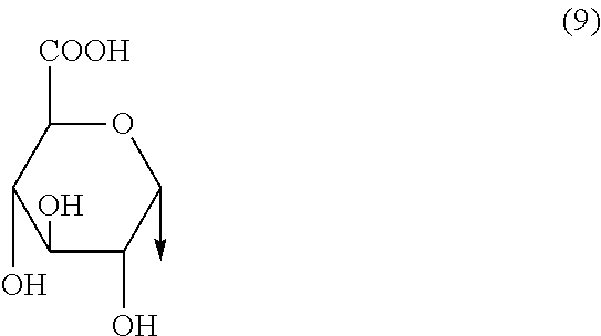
C1(O)C(O)C(->C)OC([COOH])C1O
